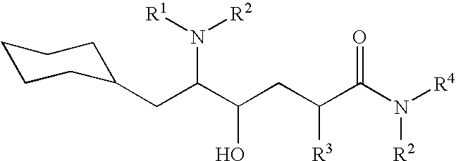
C1CCC(CC(C(CC(C(N([R4])[R2])=O)[R3])O)N([R1])[R2])CC1
